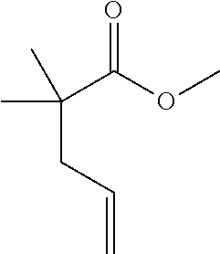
O=C(OC)C(CC=C)(C)C
